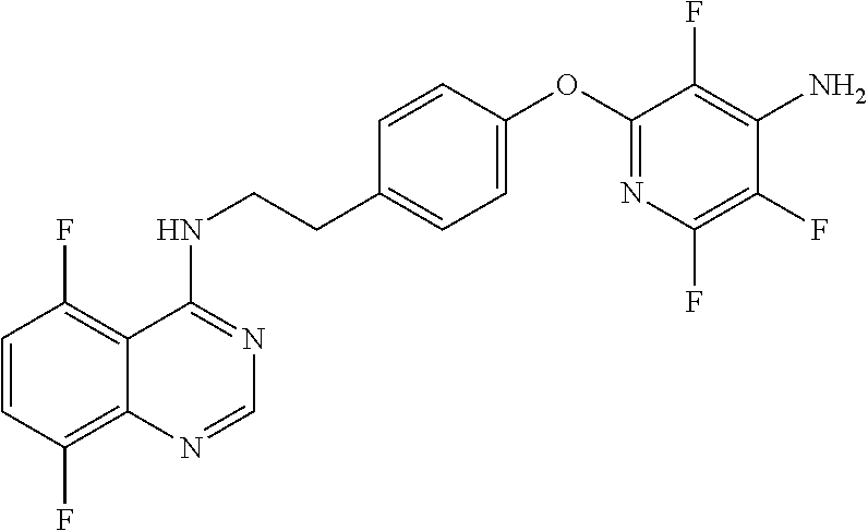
C1=CC(F)=C2C(=C1F)C(NCCC1=CC=C(OC3=NC(F)=C(F)C(N)=C3F)C=C1)=NC=N2
